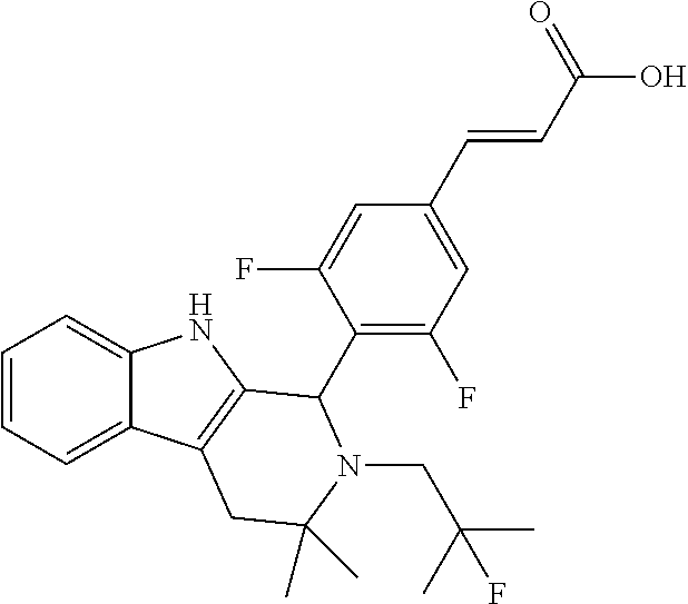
C1=CC=C2C(=C1)NC1=C2CC(C)(C)N(CC(C)(C)F)C1C1=C(F)C=C(C=CC(O)=O)C=C1F
